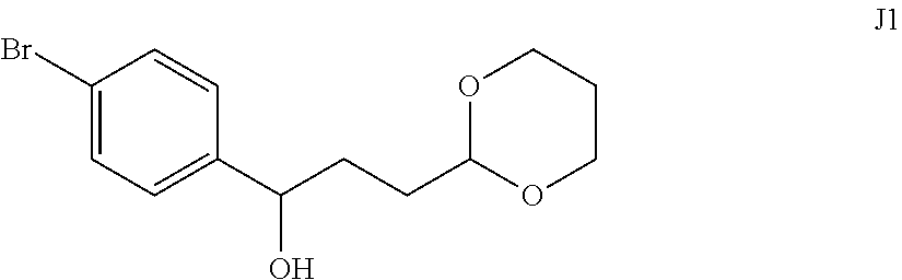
C1(Br)=CC=C(C(CCC2OCCCO2)O)C=C1
